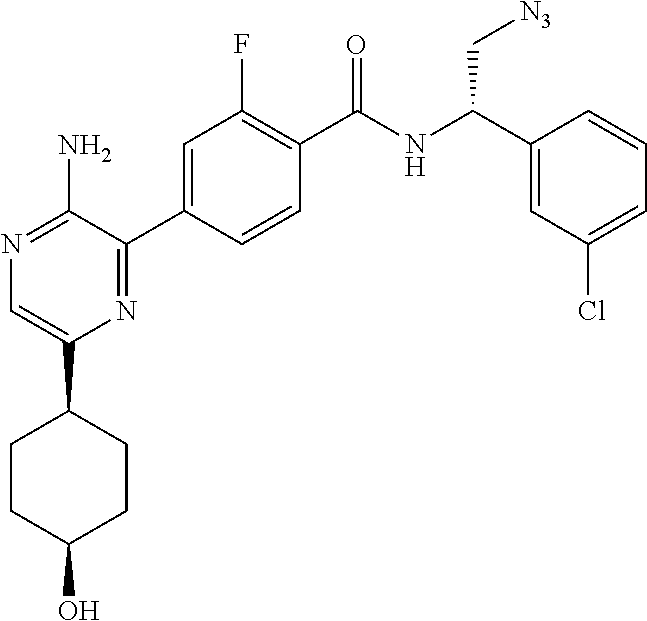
C1CC(O)CCC1C1=CN=C(N)C(C2=CC(F)=C(C(NC(C3=CC(Cl)=CC=C3)C[N3])=O)C=C2)=N1
